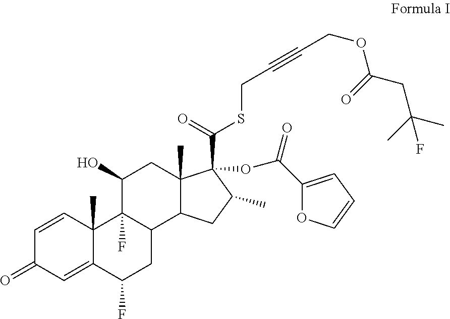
C1=CC2(C)C(=CC1=O)C(F)CC1C2(F)C(O)CC2(C)C1CC(C)C2(C(=O)SCC#CCOC(CC(C)(C)F)=O)OC(C1=CC=CO1)=O
